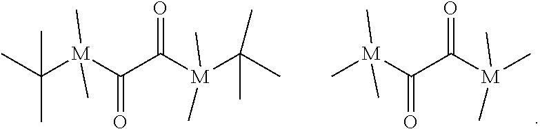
CC([M](C(C([M](C(C)(C)C)(C)C)=O)=O)(C)C)(C)C.C[M](C(C([M](C)(C)C)=O)=O)(C)C
